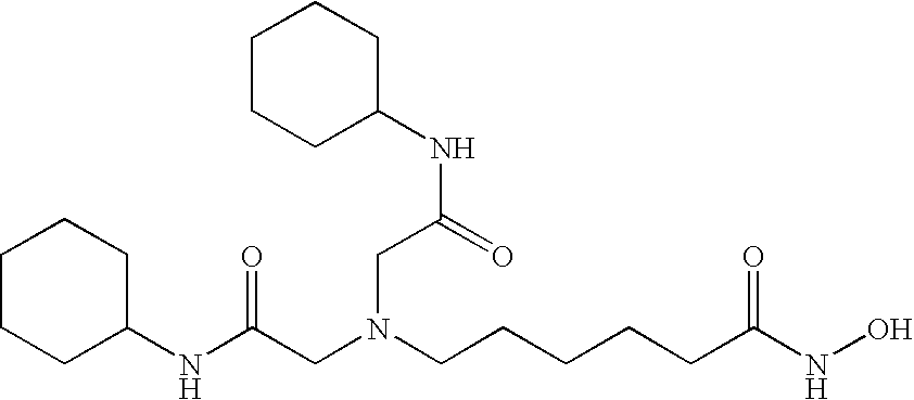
N(C(CN(CCCCCC(NO)=O)CC(=O)NC1CCCCC1)=O)C1CCCCC1
